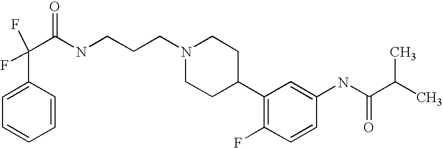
C1=CC(C(C(=O)NCCCN2CCC(C3=C(F)C=CC(NC(C(C)C)=O)=C3)CC2)(F)F)=CC=C1
